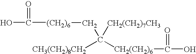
OC([(CH2)6]CC([CH2(CH2)7CH3])([CH3(CH2)8CH2])[CH2(CH2)6]C(O)=O)=O
